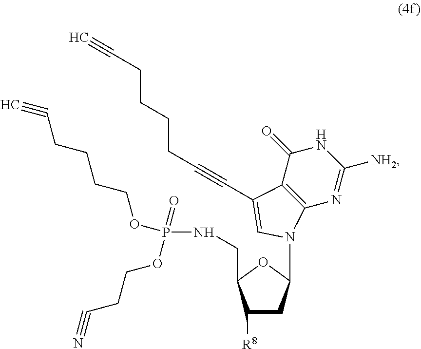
C#CCCCCOP(NCC1C([R8])CC(N2C3=C(C(=O)NC([NH2])=N3)C(C#CCCCCC#C)=C2)O1)(=O)OCCC#N
